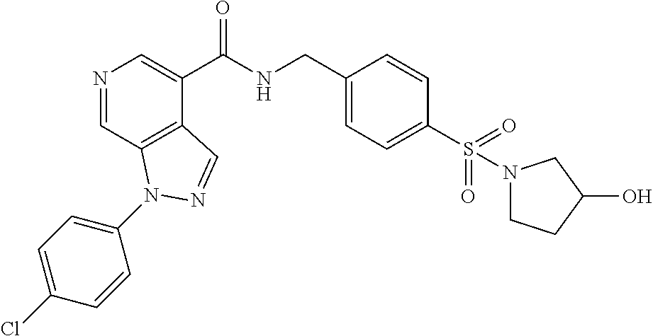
N1=CC2=C(C(C(NCC3=CC=C(S(=O)(=O)N4CCC(O)C4)C=C3)=O)=C1)C=NN2C1=CC=C(Cl)C=C1
